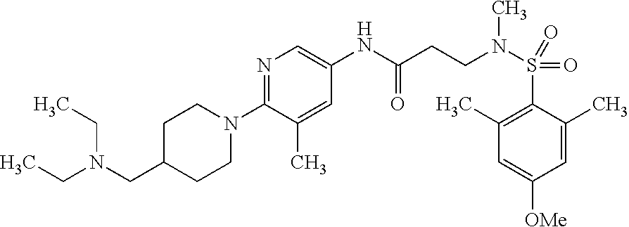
C1=C(C)C(S(=O)(=O)N(CCC(NC2=CN=C(N3CCC(CN(CC)CC)CC3)C(C)=C2)=O)C)=C(C)C=C1[OMe]
